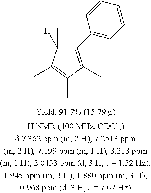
C1(C2=CC=CC=C2)=C(C)C(C)=C(C)C1([H])C
